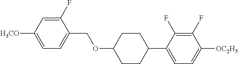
C1(F)=CC([H3CO])=CC=C1COC1CCC(C2=CC=C([OC2H5])C(F)=C2F)CC1
